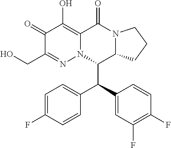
C1(=O)C(CO)=NN2C(=C1O)C(=O)N1C(C2C(C2=CC(F)=C(F)C=C2)C2=CC=C(F)C=C2)CCC1
